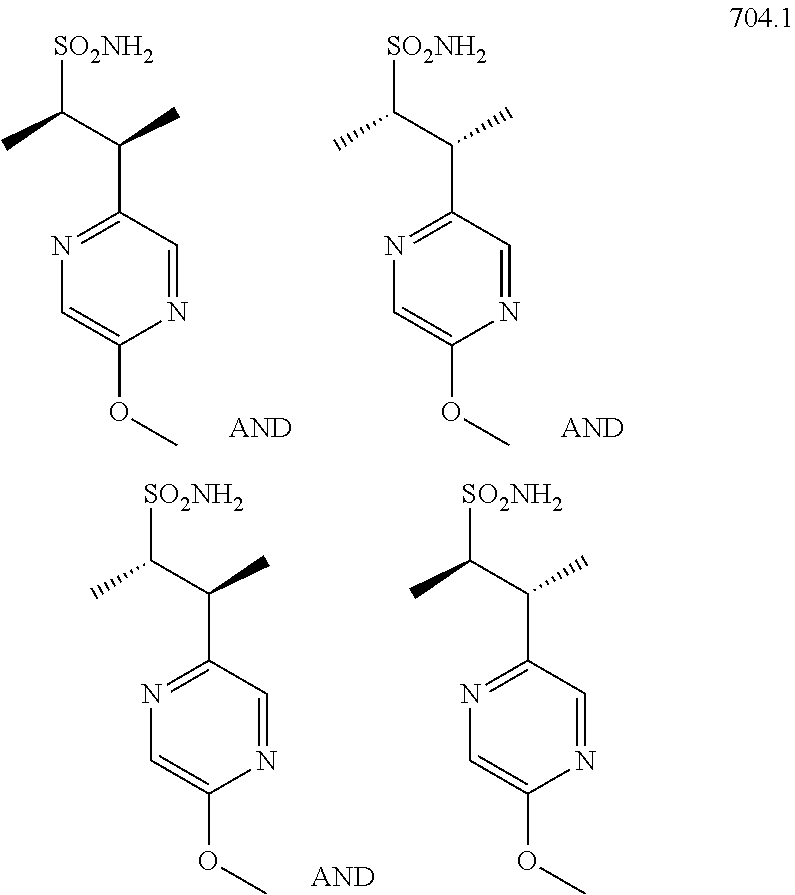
N1=C(C(C(C)[SO2NH2])C)C=NC(OC)=C1.N1=C(C(C(C)[SO2NH2])C)C=NC(OC)=C1.N1=C(C(C(C)[SO2NH2])C)C=NC(OC)=C1.N1=C(C(C(C)[SO2NH2])C)C=NC(OC)=C1
